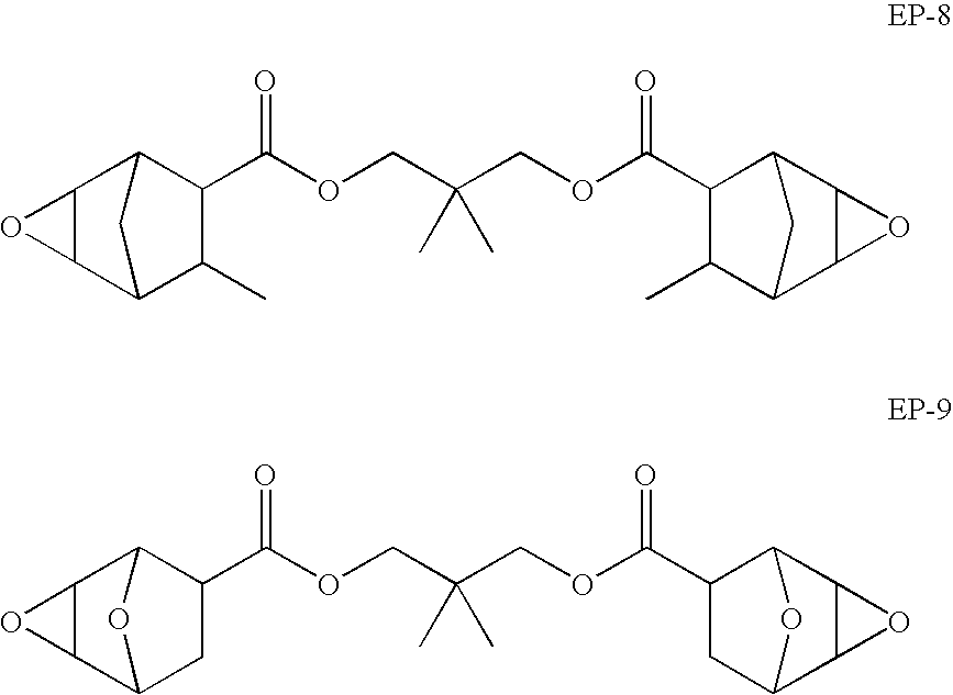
C12C(C3C(C)C(C(OCC(COC(C4C(C)C5C6C(C4C5)O6)=O)(C)C)=O)C1C3)O2.C12C(C3CC(C(OCC(COC(C4CC5C6C(C4O5)O6)=O)(C)C)=O)C1O3)O2
